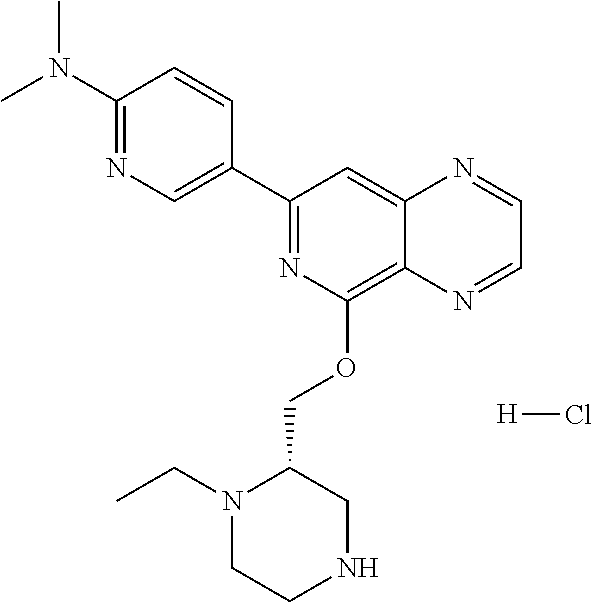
C1(C2=CN=C(N(C)C)C=C2)=NC(OCC2N(CC)CCNC2)=C2C(=C1)N=CC=N2.[H]Cl
